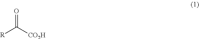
[R]C([CO2H])=O
